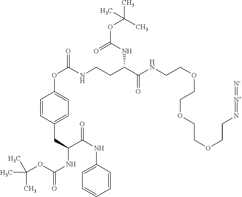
CC(C)(C)OC(NC(C(NC1=CC=CC=C1)=O)CC1=CC=C(OC(=O)NCCC(C(NCCOCCOCCOCCN=[N+]=[N-])=O)NC(OC(C)(C)C)=O)C=C1)=O
